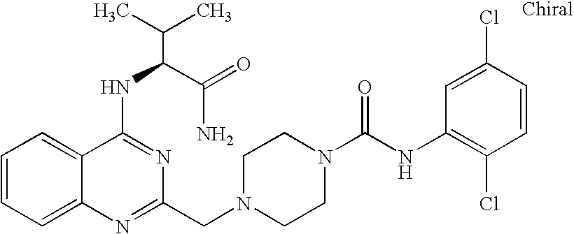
C1=CC=C2C(=C1)C(NC(C(N)=O)C(C)C)=NC(CN1CCN(C(NC3=C(Cl)C=CC(Cl)=C3)=O)CC1)=N2
